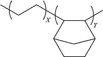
C1CC2C(C)C(CCC)C1C2
